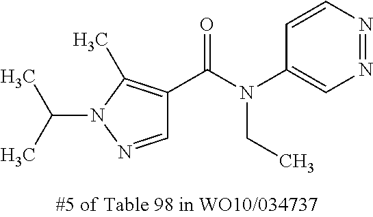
N1=NC=CC(N(C(=O)C2=C(C)N(C(C)C)N=C2)CC)=C1
